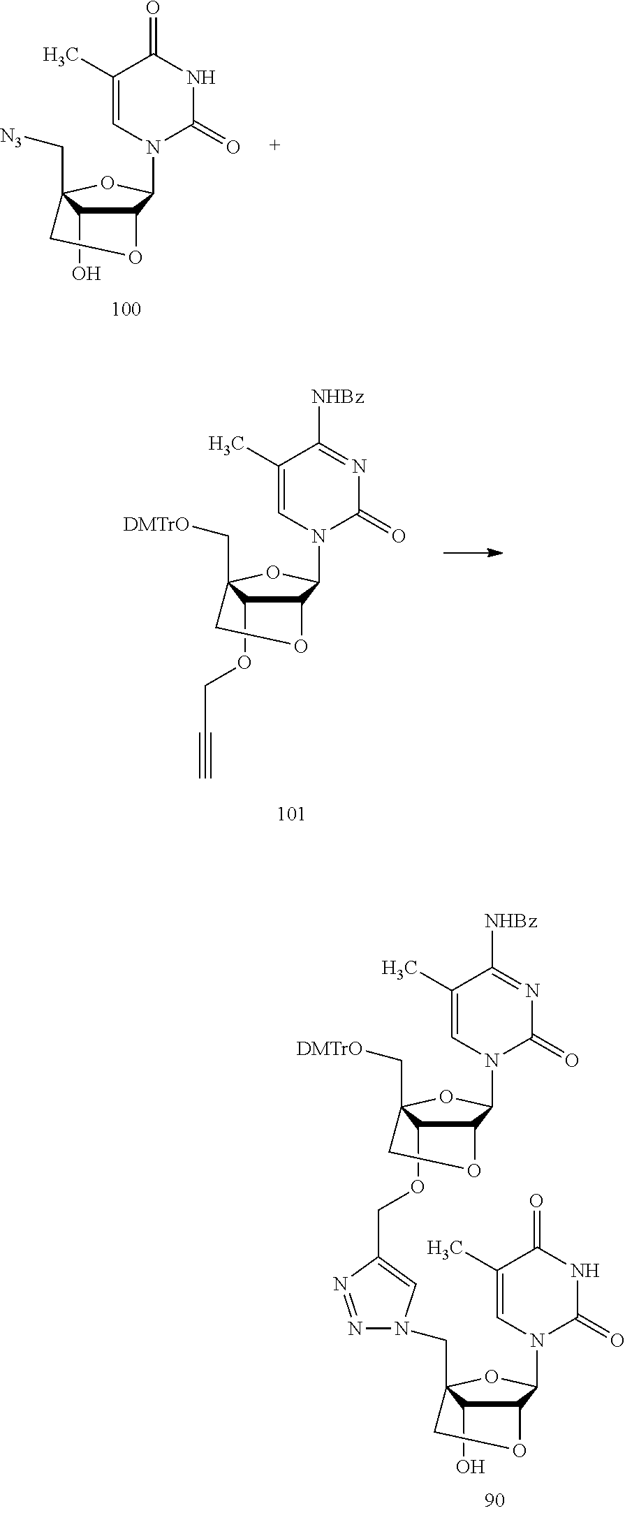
C1(C)=CN(C2C3C(O)C(C[N3])(O2)CO3)C(=O)NC1=O.C1(C)=CN(C2C3C(OCC#C)C(C[DMTrO])(O2)CO3)C(=O)N=C1[NHBz].C1(C)=CN(C2C3C(O)C(CN4N=NC(COC5C6C(N7C=C(C)C([NHBz])=NC7=O)OC5(C[DMTrO])CO6)=C4)(O2)CO3)C(=O)NC1=O
